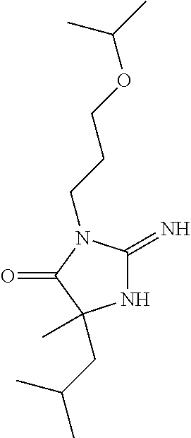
N1C(=N)N(CCCOC(C)C)C(=O)C1(C)CC(C)C
